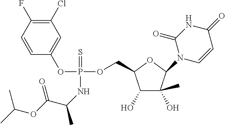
C1=CC(F)=C(Cl)C=C1OP(NC(C)C(OC(C)C)=O)(OCC1C(O)C(C)(O)C(N2C=CC(=O)NC2=O)O1)=S
